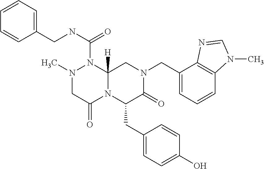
C1=CC=C(CNC(=O)N2N(C)CC(=O)N3C2([H])CN(CC2=CC=CC4=C2N=CN4C)C(=O)C3CC2=CC=C(O)C=C2)C=C1
